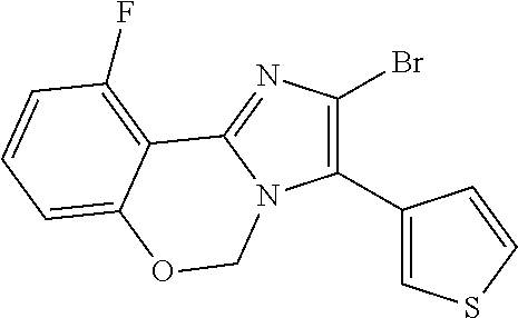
C1(C2=CSC=C2)=C(Br)N=C2N1COC1=CC=CC(F)=C21
